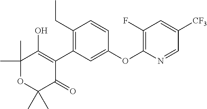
C1(C)(C)OC(C)(C)C(=O)C(C2=C(CC)C=CC(OC3=C(F)C=C([CF3])C=N3)=C2)=C1O
